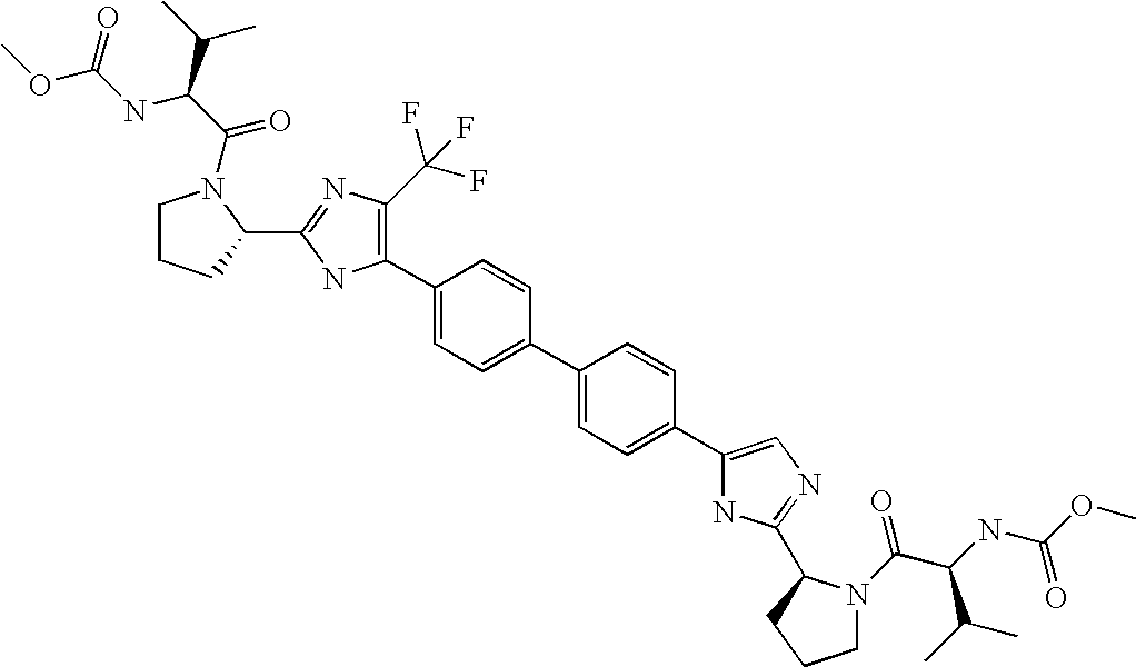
C1(C2=C(C(F)(F)F)N=C(C3N(C(C(C(C)C)NC(OC)=O)=O)CCC3)N2)=CC=C(C2=CC=C(C3=CN=C(C4N(C(C(NC(OC)=O)C(C)C)=O)CCC4)N3)C=C2)C=C1
